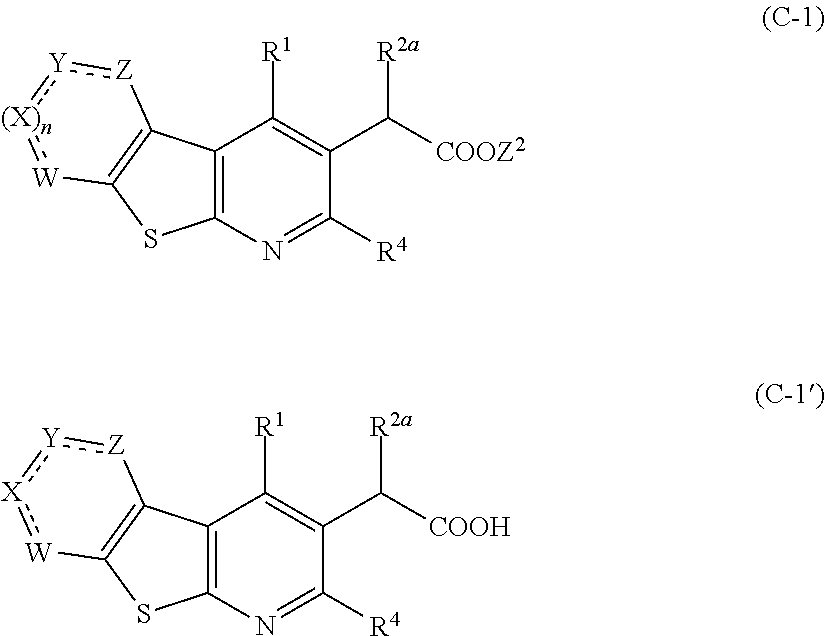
C12=C(N=C([R4])C(C([COOZ2])[R2a])=C1[R1])SC1=C2[Z]:[Y]:[(X)n]:[W]1.C12=C(N=C([R4])C(C([COOH])[R2a])=C1[R1])SC1=C2[Z]:[Y]:[X]:[W]1
